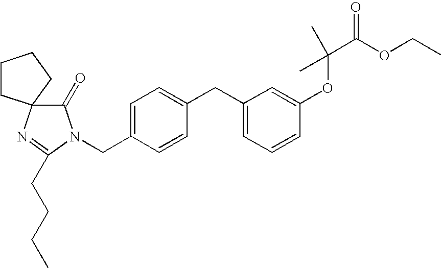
C1=C(CN2C(=O)C3(N=C2CCCC)CCCC3)C=CC(CC2=CC=CC(OC(C(=O)OCC)(C)C)=C2)=C1
